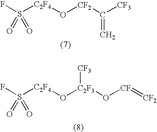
FS([C2F4]O[CF2]C([CF3])=C)(=O)=O.FS([C2F4]O[C2F3]([CF3])O[CF]=[CF2])(=O)=O
